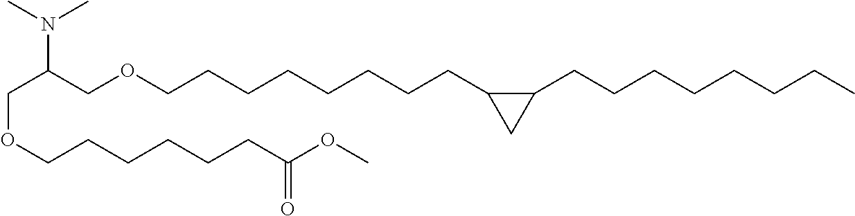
C(OCCCCCCC(OC)=O)C(COCCCCCCCCC1C(CCCCCCCC)C1)N(C)C
